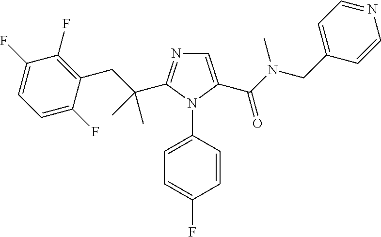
C1=C(C(N(CC2=CC=NC=C2)C)=O)N(C2=CC=C(F)C=C2)C(C(CC2=C(F)C(F)=CC=C2F)(C)C)=N1
